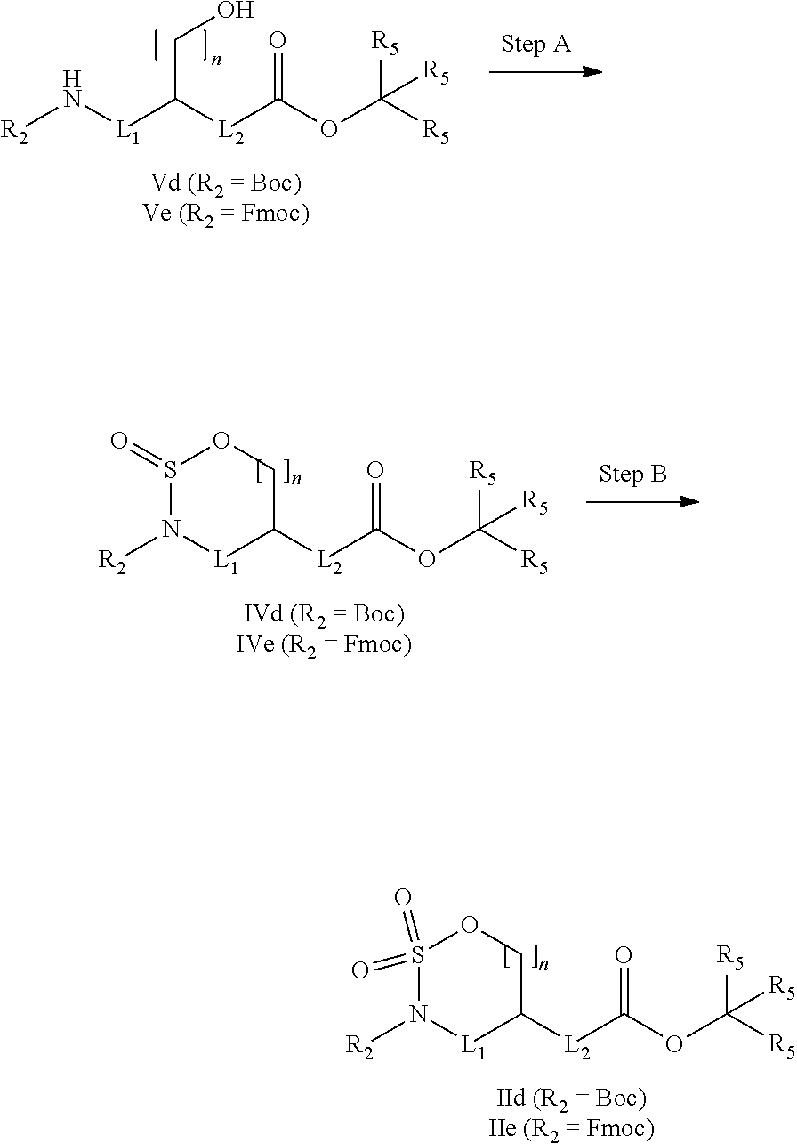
S1(=O)(=O)N([R2])[L1]C([L2]C(OC([R5])([R5])[R5])=O)CO1.N([L1]C(CO)[L2]C(OC([R5])([R5])[R5])=O)[R2].S1(=O)N([R2])[L1]C([L2]C(OC([R5])([R5])[R5])=O)CO1
